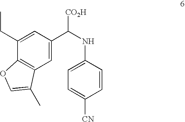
C12=C(C=C(C(NC3=CC=C([CN])C=C3)[CO2H])C=C1CC)C(C)=CO2
